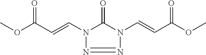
COC(C=CN1C(=O)N(C=CC(OC)=O)N=N1)=O
